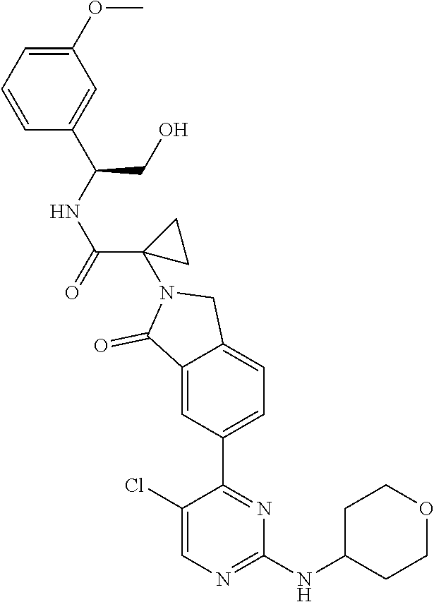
C1(NC2CCOCC2)=NC=C(Cl)C(C2=CC=C3C(=C2)C(=O)N(C2(C(NC(CO)C4=CC(OC)=CC=C4)=O)CC2)C3)=N1
